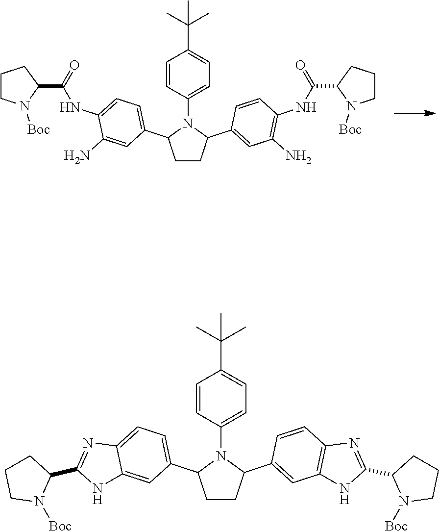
C1CC(C2=CC(N)=C(NC(C3N([Boc])CCC3)=O)C=C2)N(C2=CC=C(C(C)(C)C)C=C2)C1C1=CC=C(NC(C2CCCN2[Boc])=O)C(N)=C1.C1CC(C2=CC3=C(C=C2)N=C(C2N([Boc])CCC2)N3)N(C2=CC=C(C(C)(C)C)C=C2)C1C1=CC=C2C(=C1)NC(C1CCCN1[Boc])=N2
